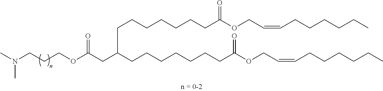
C(CCOC(CC(CCCCCCCC(OCC=CCCCCCC)=O)CCCCCCCC(OCC=CCCCCCC)=O)=O)N(C)C
